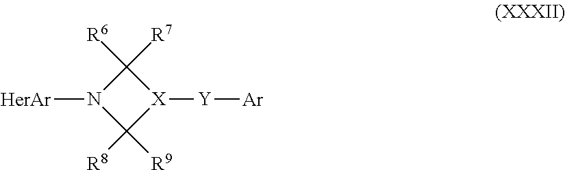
[HerAr]N1C([R9])([R8])[X]([Y][Ar])C1([R7])[R6]
